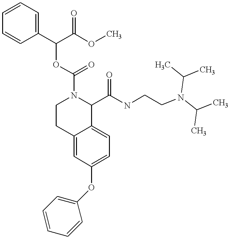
O(C1=CC=C2C(=C1)CCN(C(=O)OC(C1=CC=CC=C1)C(OC)=O)C2C(NCCN(C(C)C)C(C)C)=O)C1=CC=CC=C1
